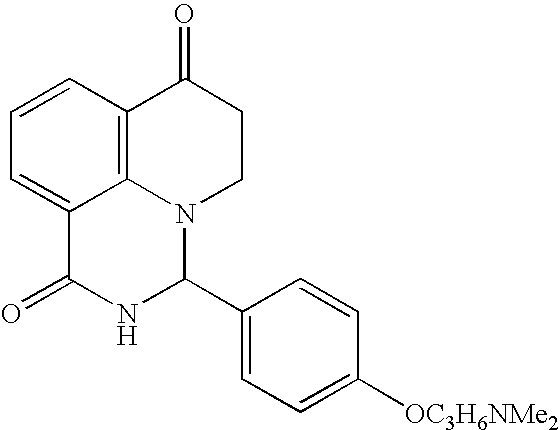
C1=CC2=C3C(=C1)C(=O)NC(C1=CC=C([OC3H6NMe2])C=C1)N3CCC2=O
